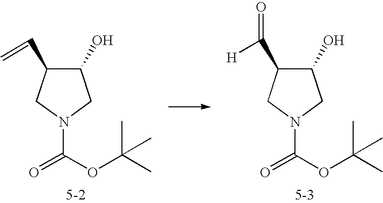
C1(O)C(C=C)CN(C(OC(C)(C)C)=O)C1.C1(O)C(C([H])=O)CN(C(OC(C)(C)C)=O)C1
